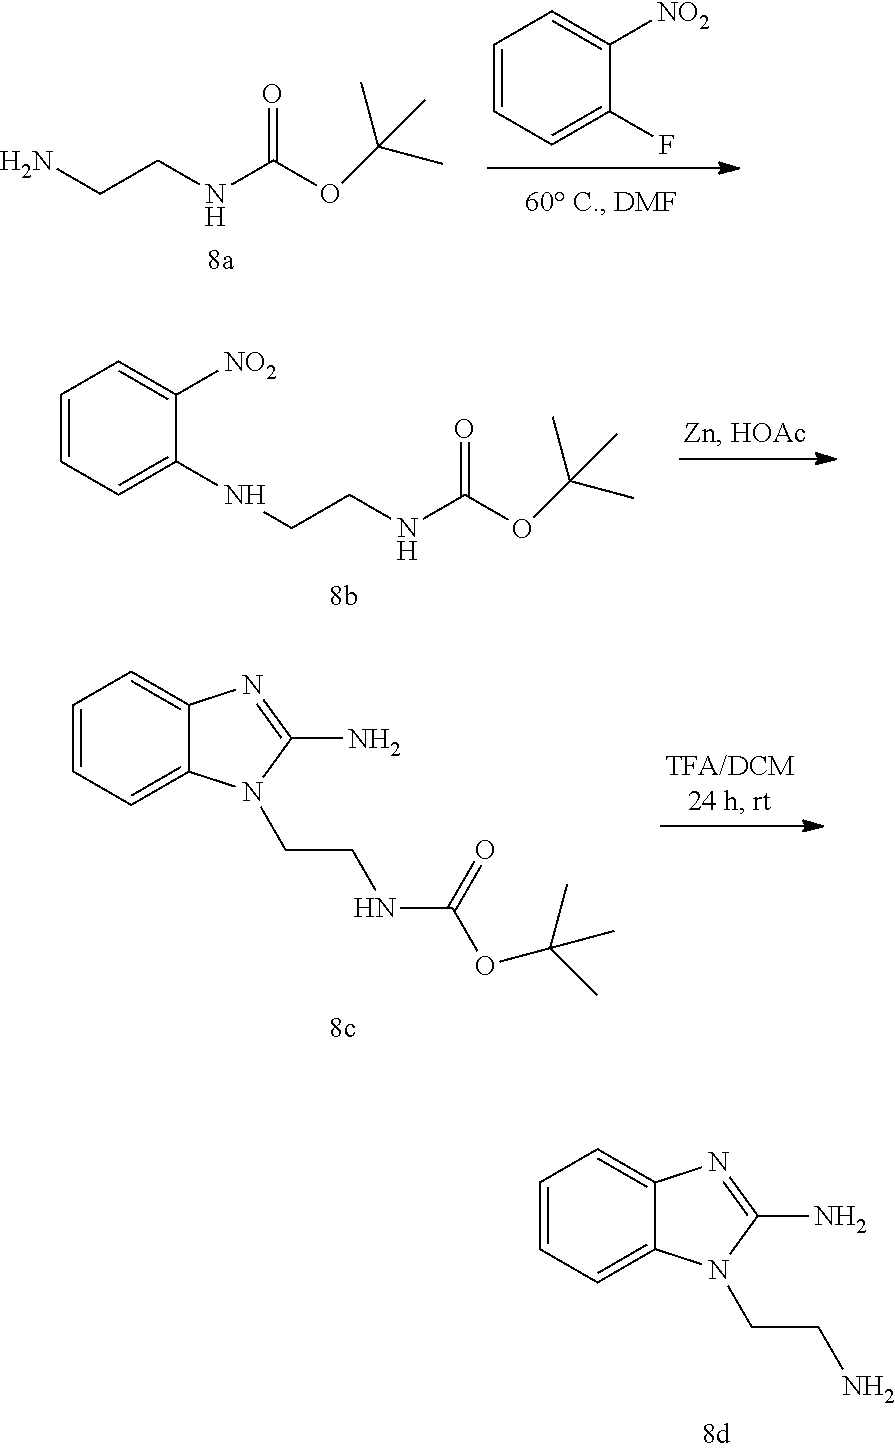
C1([NO2])=CC=CC=C1F.NCCNC(OC(C)(C)C)=O.C1([NO2])=CC=CC=C1NCCNC(OC(C)(C)C)=O.C1=CC=C2C(=C1)N=C(N)N2CCNC(OC(C)(C)C)=O.C1=CC=C2C(=C1)N=C(N)N2CCN
